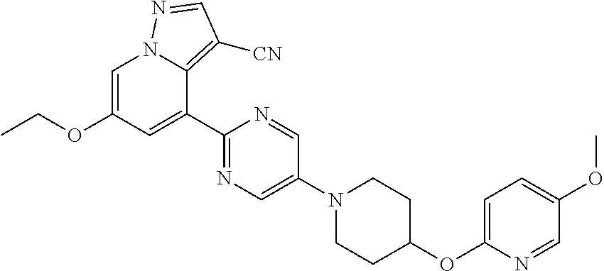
C1(OC2=CC=C(OC)C=N2)CCN(C2=CN=C(C3=CC(OCC)=CN4C3=C([CN])C=N4)N=C2)CC1
